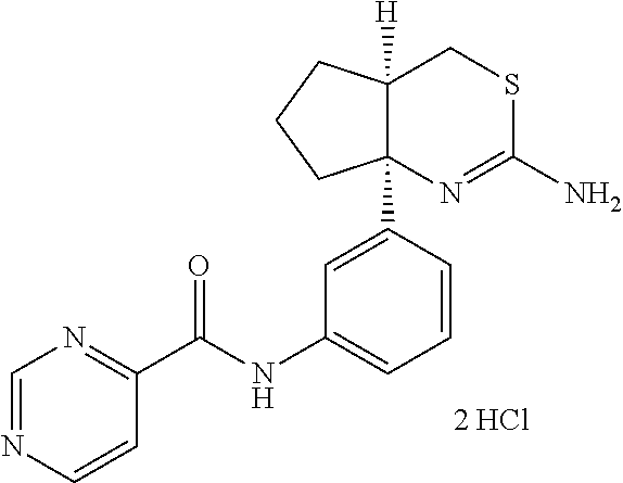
C1=NC=CC(C(NC2=CC=CC(C34N=C(N)SCC3([H])CCC4)=C2)=O)=N1.[2 HCl]
